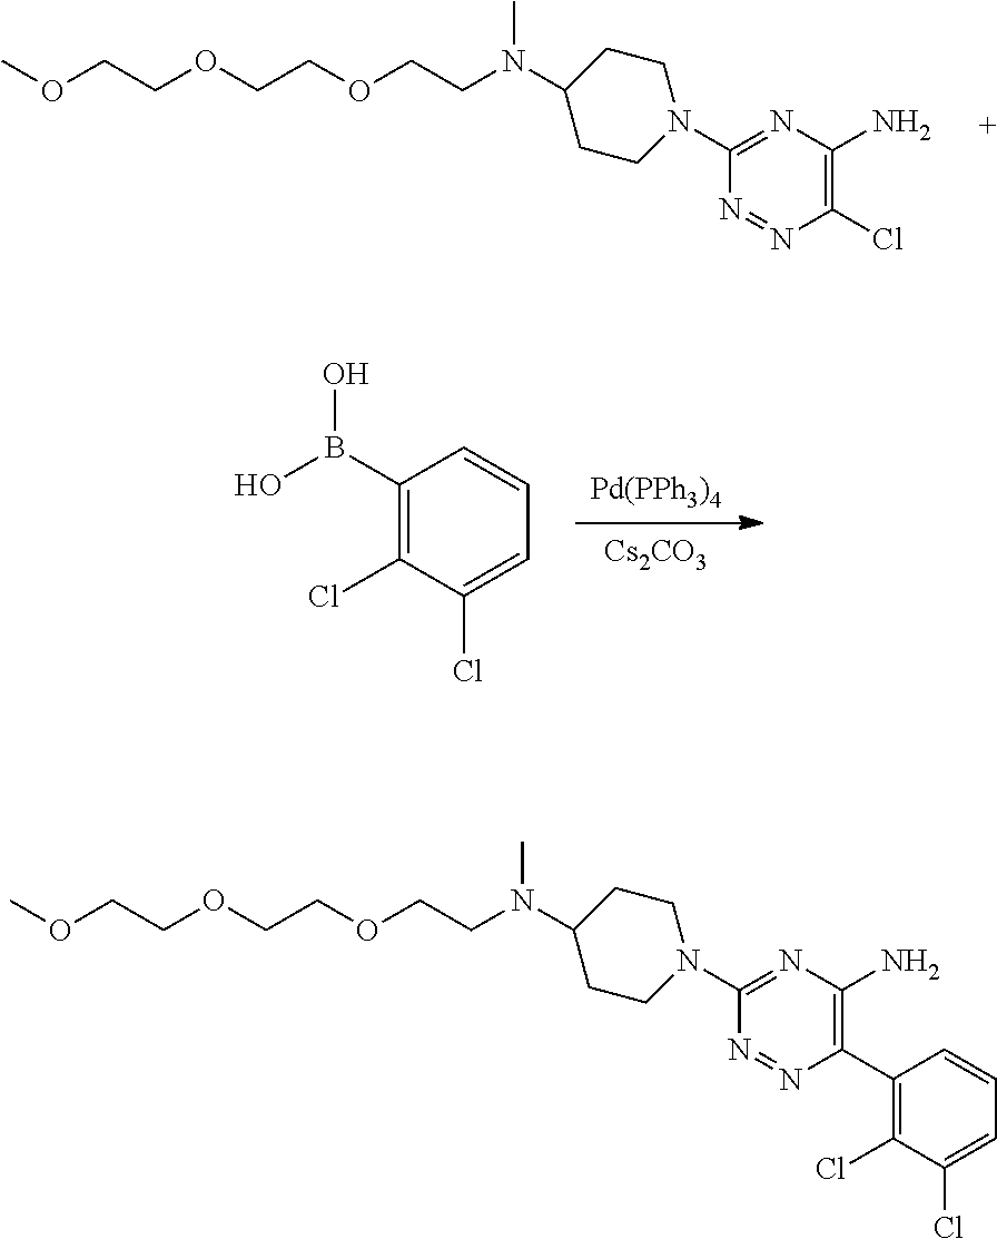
C(COCCOCCOC)N(C)C1CCN(C2=NC(N)=C(Cl)N=N2)CC1.C1(B(O)O)=C(Cl)C(Cl)=CC=C1.[Cs2CO3].[Pd(PPh3)4].C(COCCOCCOC)N(C)C1CCN(C2=NC(N)=C(C3=C(Cl)C(Cl)=CC=C3)N=N2)CC1
